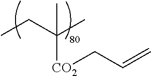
CCC(C)(C)[CO2]CC=C
